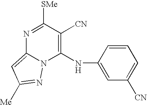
C1(NC2=CC([CN])=CC=C2)=C([CN])C([SMe])=NC2=CC([Me])=NN12
